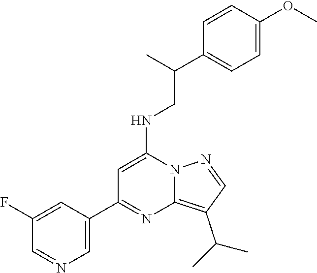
C1=C(C2=NC3=C(C(C)C)C=NN3C(NCC(C)C3=CC=C(OC)C=C3)=C2)C=C(F)C=N1
